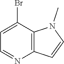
C1(Br)=CC=NC2=C1N(C)C=C2
